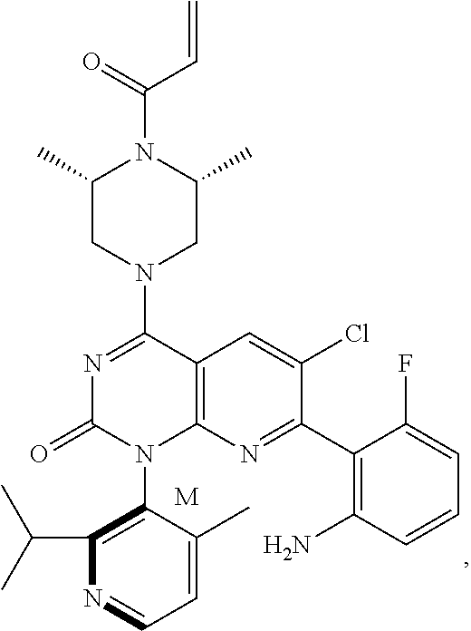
C12=C(N=C(C3=C(N)C=CC=C3F)C(Cl)=C1)N(C1=C(C(C)C)N=CC=C1C)C(=O)N=C2N1CC(C)N(C(=O)C=C)C(C)C1.[M]
